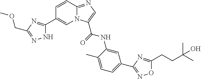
N12C(=NC=C1C(=O)NC1=CC(C3=NOC(CCC(C)(C)O)=N3)=CC=C1C)C=CC(C1=NC(COC)=NN1)=C2
